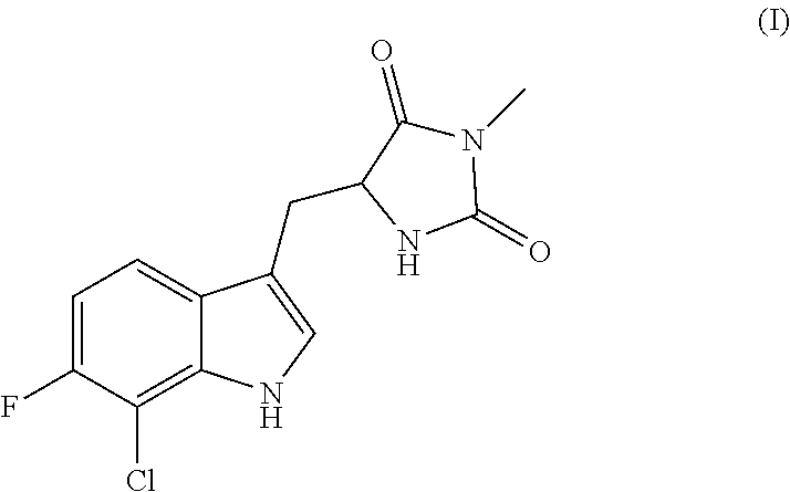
C1=C(F)C(Cl)=C2C(=C1)C(CC1C(=O)N(C)C(=O)N1)=CN2
